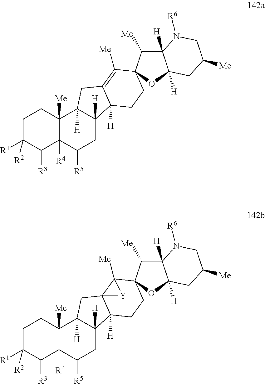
C1C([R1])([R2])C([R3])C2([R4])C([Me])(C1)C1([H])C([H])(CC2[R5])C2([H])C3(C1)C([Me])(C1(C([Me])C4([H])C([H])(O1)CC([Me])CN4[R6])CC2)[Y]3.C1C([R1])([R2])C([R3])C2([R4])C([Me])(C1)C1([H])C([H])(CC2[R5])C2([H])C(=C([Me])C3(C([Me])C4([H])C([H])(O3)CC([Me])CN4[R6])CC2)C1
